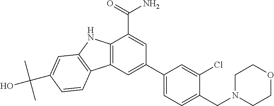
C12=C(C=C(C3=CC=C(CN4CCOCC4)C(Cl)=C3)C=C1C(=O)N)C1=C(N2)C=C(C(C)(C)O)C=C1
